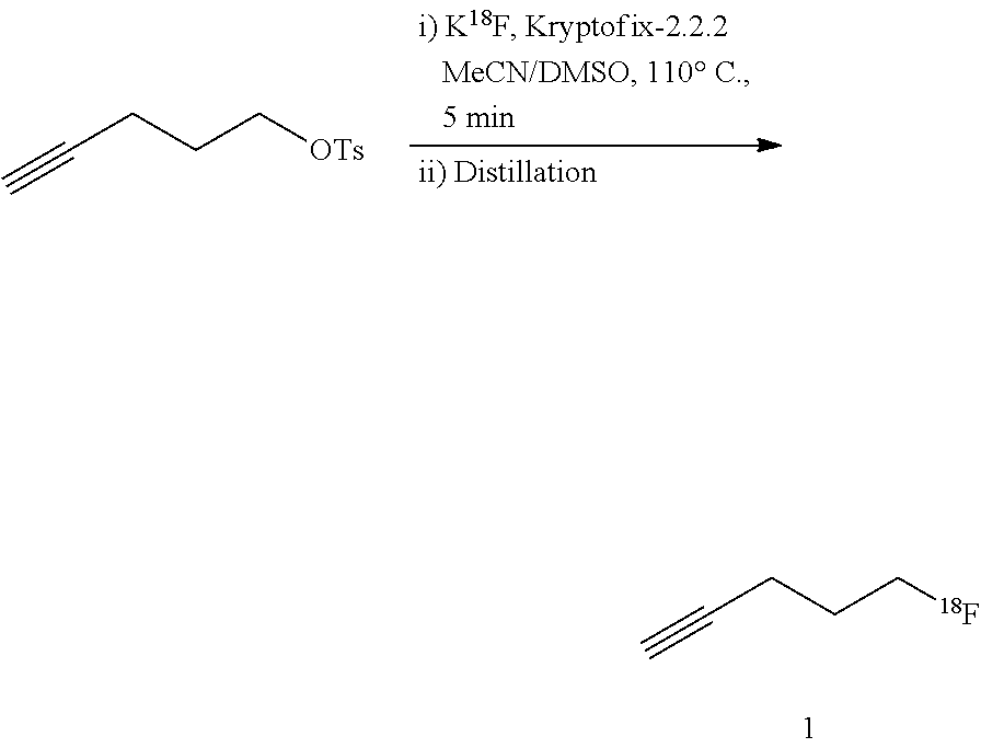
C(CCC[18F])#C.C(CCC[OTs])#C
